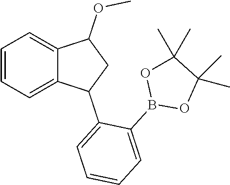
C1=CC=C2C(=C1)C(OC)CC2C1=CC=CC=C1B1OC(C)(C)C(C)(C)O1
